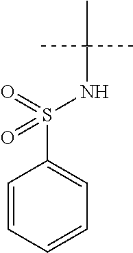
C1=CC=CC=C1S(=O)(NC(C)(C)C)=O
